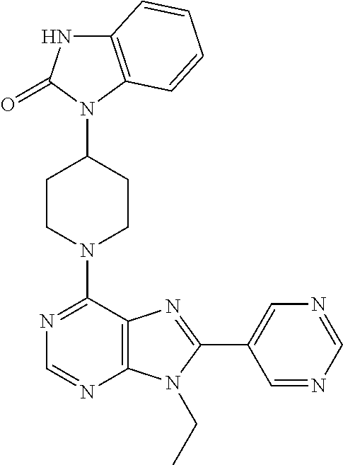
C12=C(N(C3CCN(C4=NC=NC5=C4N=C(C4=CN=CN=C4)N5CC)CC3)C(=O)N1)C=CC=C2
